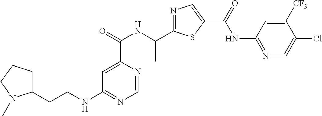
N1=C(C(NC(C2=CC(NCCC3CCCN3C)=NC=N2)=O)C)SC(C(=O)NC2=NC=C(Cl)C([CF3])=C2)=C1
